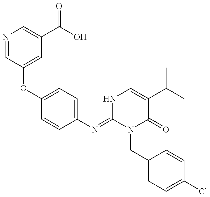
N1=CC(OC2=CC=C(N=C3N(CC4=CC=C(Cl)C=C4)C(=O)C(C(C)C)=CN3)C=C2)=CC(C(O)=O)=C1
